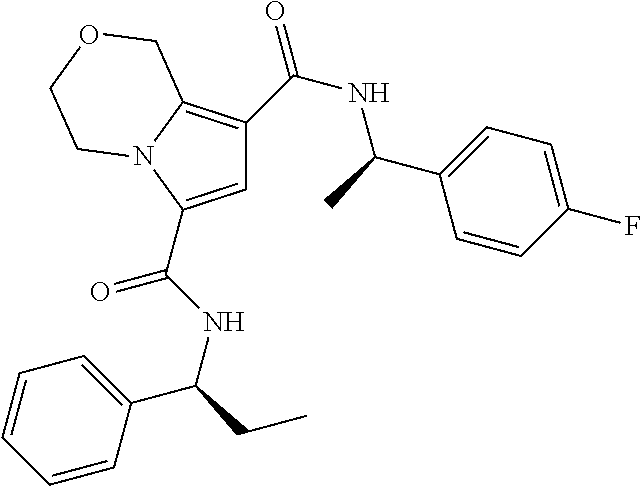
C1=C(C(NC(CC)C2=CC=CC=C2)=O)N2C(=C1C(NC(C)C1=CC=C(F)C=C1)=O)COCC2
